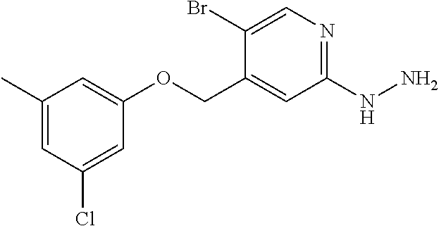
C1(C)=CC(Cl)=CC(OCC2=CC(NN)=NC=C2Br)=C1
